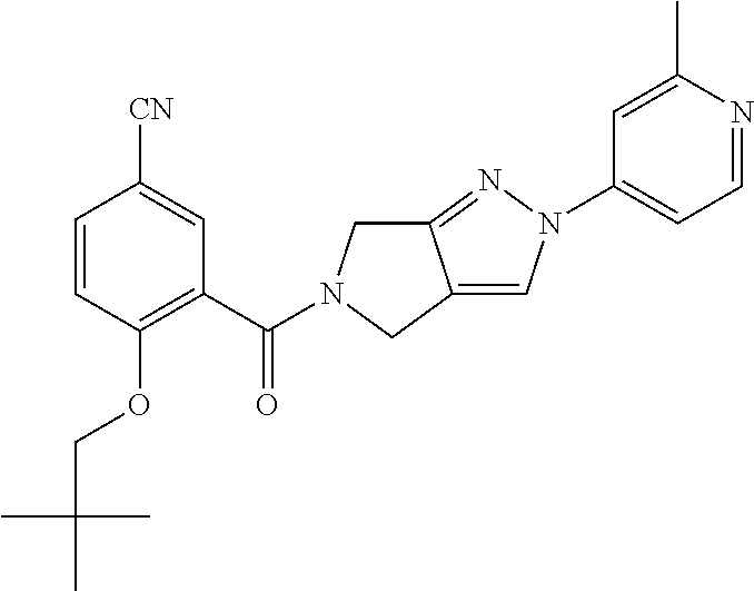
C1(OCC(C)(C)C)=C(C(=O)N2CC3=NN(C4=CC=NC(C)=C4)C=C3C2)C=C([CN])C=C1
